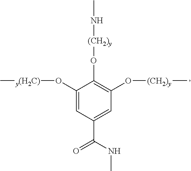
C1(O[y(H2C)]C)=CC(C(NC)=O)=CC(O[(CH2)y]C)=C1O[(CH2)y]NC
